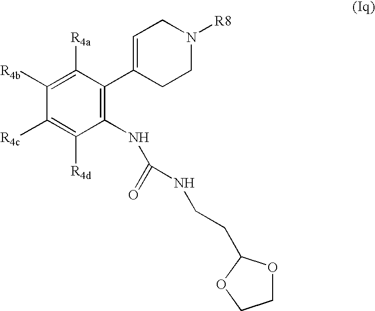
C1([R4b])=C([R4a])C(C2=CCN([R8])CC2)=C(NC(=O)NCCC2OCCO2)C([R4d])=C1[R4c]
